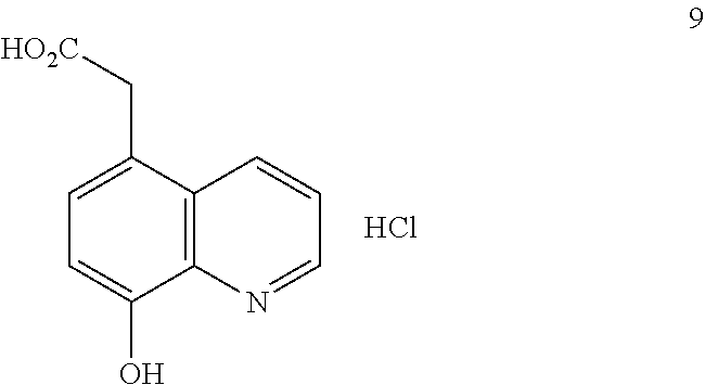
C12=C(C(C[HO2C])=CC=C1O)C=CC=N2.Cl
